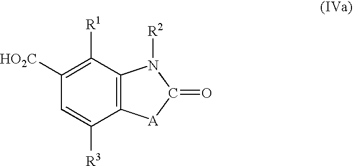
C12=C(C([R1])=C([HO2C])C=C1[R3])N([R2])C(=O)[A]2
